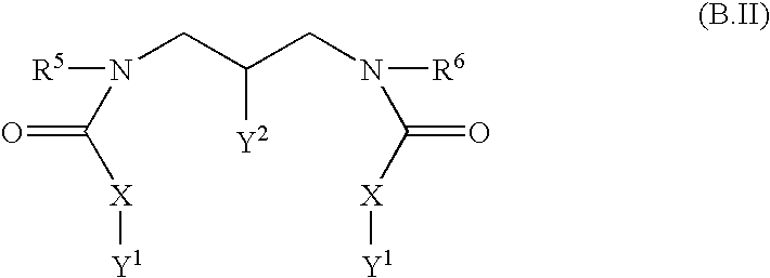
[R5]N(CC(CN([R6])C([X][Y1])=O)[Y2])C([X][Y1])=O
